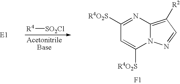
C1([R4O2S])=NC2=C([R2])C=NN2C([R4O2S])=C1.[F1].[R4][SO2Cl]
